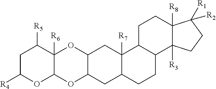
C1C([R4])OC2C([R6])(C1[R5])OC1C(O2)CC2C([R7])(C1)C1C(CC2)C2([R3])C([R8])(CC1)C([R2])([R1])CC2
